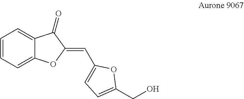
C1=CC=C2C(=C1)C(=O)C(=CC1=CC=C(CO)O1)O2
